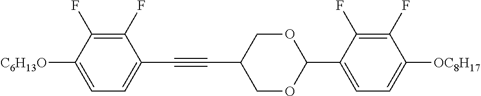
C1(F)=C(F)C([C6H13O])=CC=C1C#CC1COC(C2=CC=C([OC8H17])C(F)=C2F)OC1
